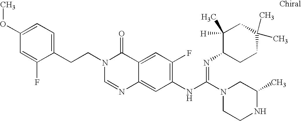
C1(CCN2C=NC3=CC(NC(N4CCNC(C)C4)=NC4CCC(C)(C)CC4(C)[H])=C(F)C=C3C2=O)=CC=C(OC)C=C1F
